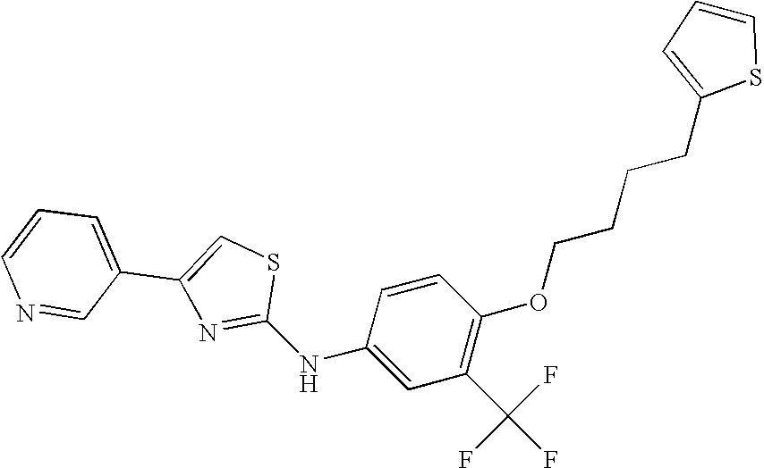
C1=CN=CC(C2=CSC(NC3=CC(C(F)(F)F)=C(OCCCCC4=CC=CS4)C=C3)=N2)=C1
